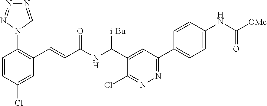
C1=CC(Cl)=CC(C=CC(NC(C2=CC(C3=CC=C(NC([OMe])=O)C=C3)=NN=C2Cl)[i-Bu])=O)=C1N1C=NN=N1
